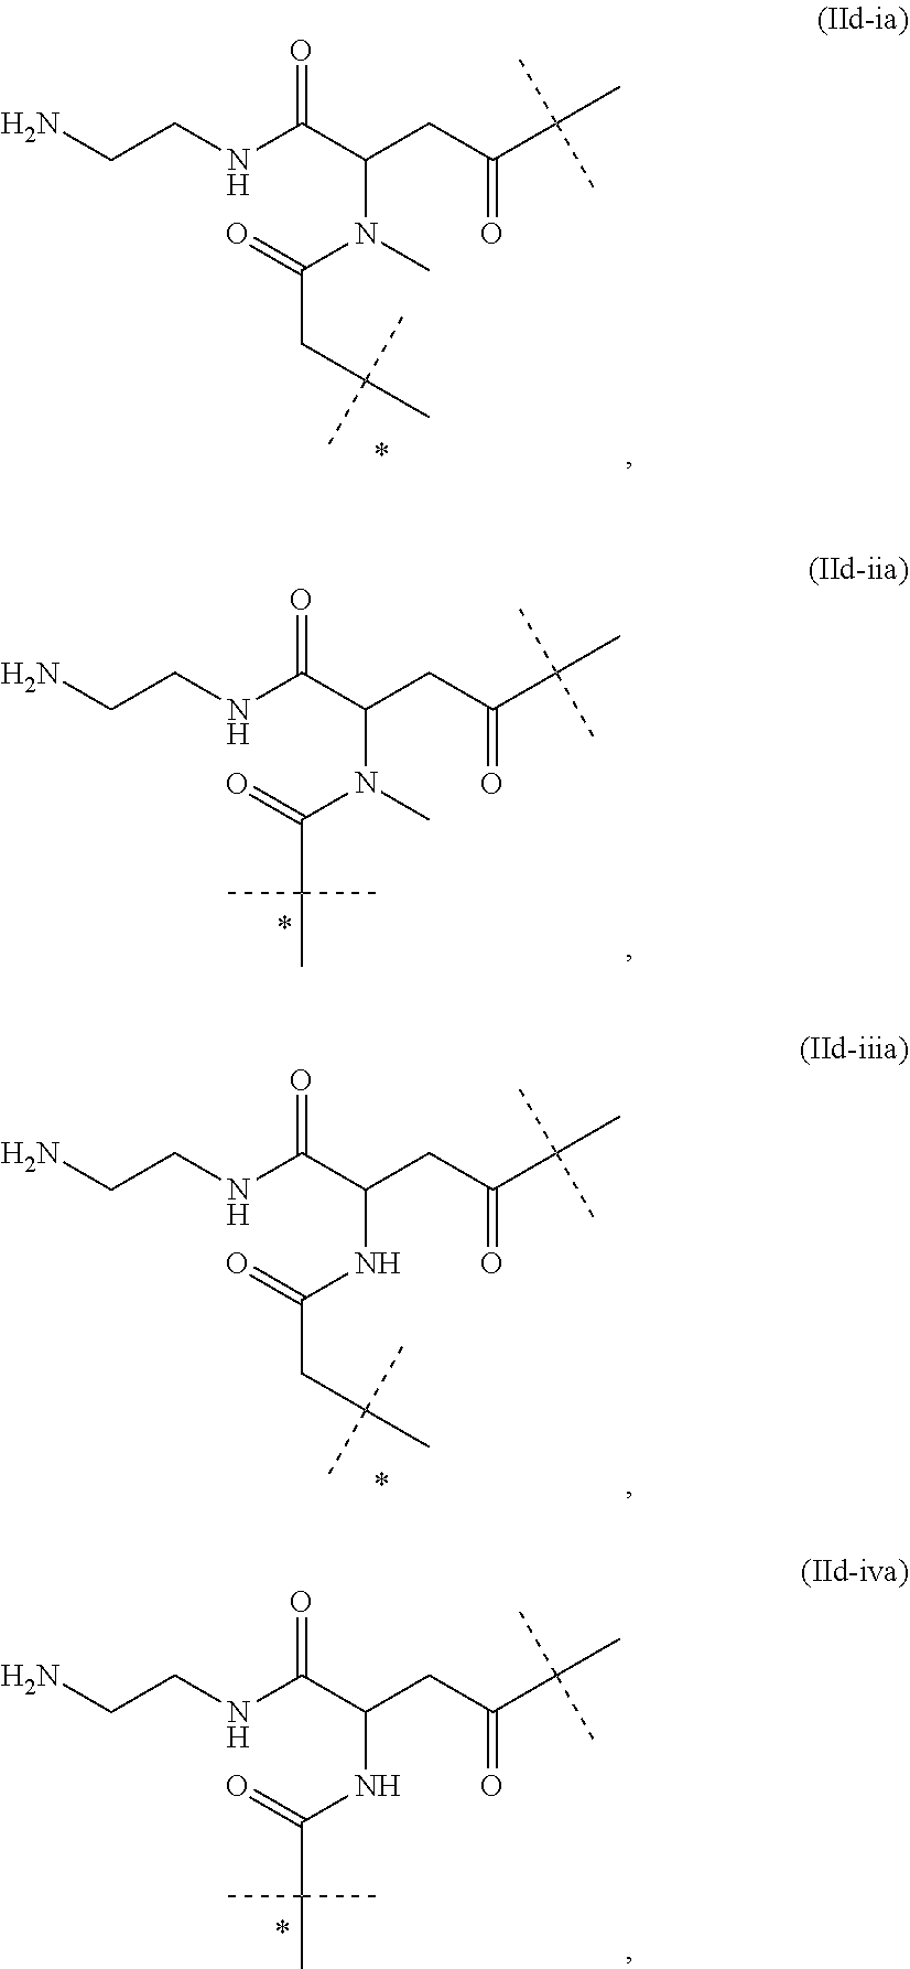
C(CNC(C(CC(C(C)(C)C)=O)N(C)C(=O)CC(C)(C)C)=O)N.NCCNC(C(CC(C(C)(C)C)=O)N(C)C(=O)C(C)(C)C)=O.C(CNC(C(CC(C(C)(C)C)=O)NC(=O)CC(C)(C)C)=O)N.NCCNC(C(CC(C(C)(C)C)=O)NC(=O)C(C)(C)C)=O
